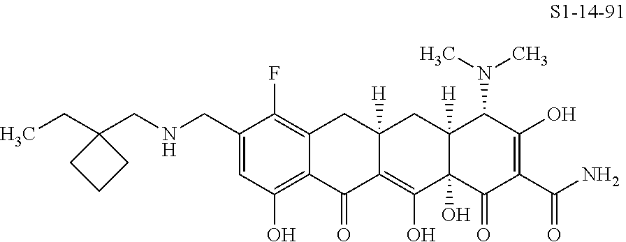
C1(CNCC2(CC)CCC2)=CC(O)=C2C(=C1F)CC1([H])C(=C(O)C3(O)C([H])(C1)C(N(C)C)C(O)=C(C(N)=O)C3=O)C2=O
